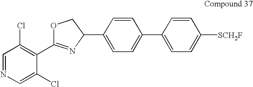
C1=NC=C(Cl)C(C2=NC(C3=CC=C(C4=CC=C([SCH2F])C=C4)C=C3)CO2)=C1Cl
